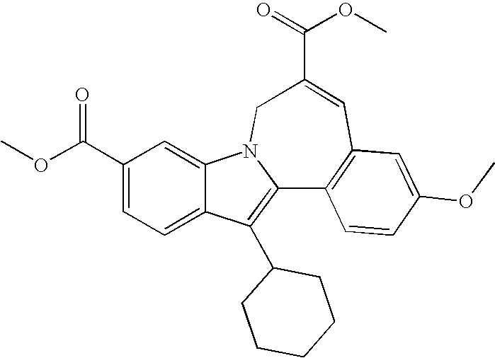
C1(C(OC)=O)=CC=C2C(=C1)N1C(=C2C2CCCCC2)C2=C(C=C(C(=O)OC)C1)C=C(OC)C=C2
